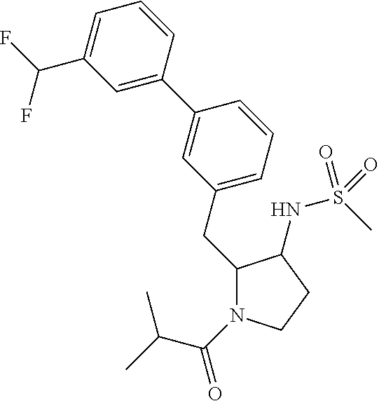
C1(CC2=CC=CC(C3=CC(C(F)F)=CC=C3)=C2)N(C(=O)C(C)C)CCC1NS(C)(=O)=O
